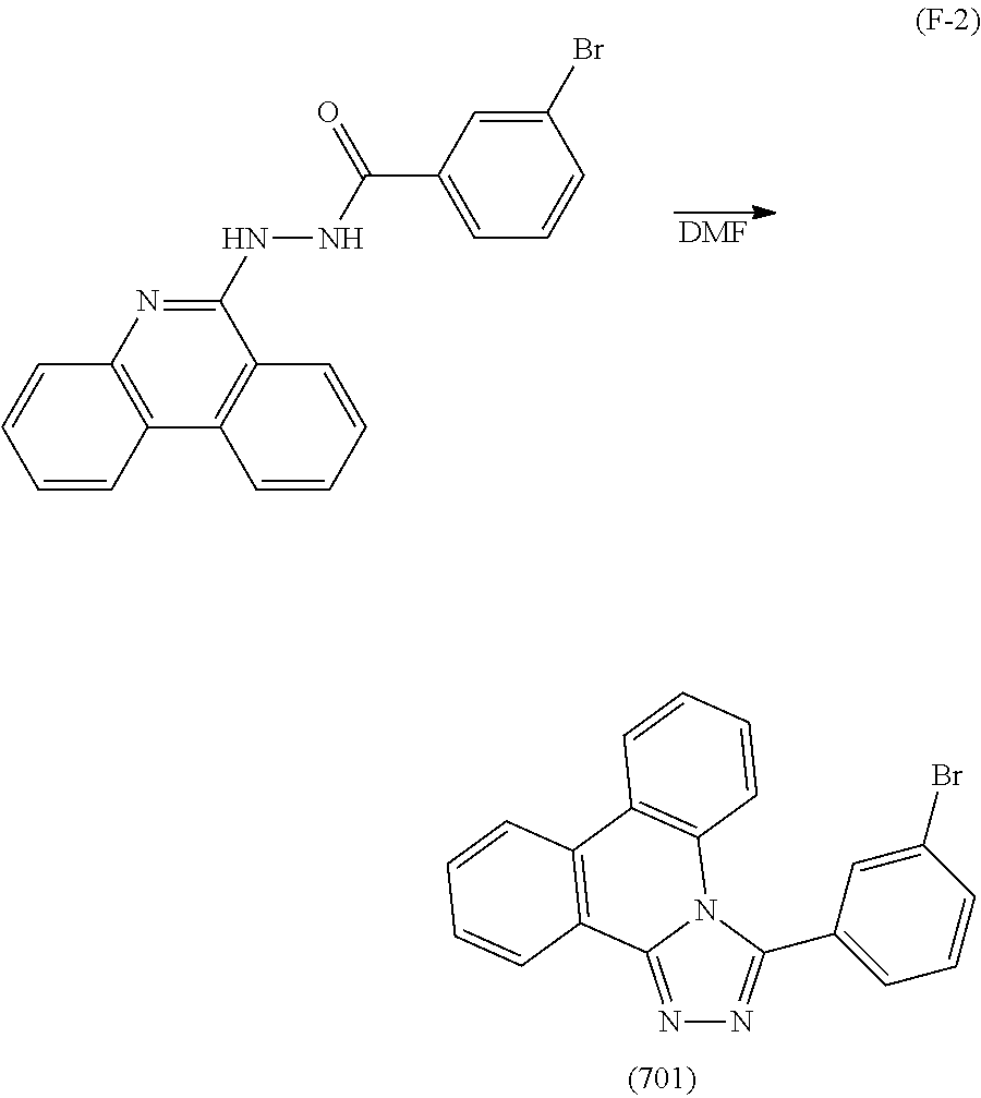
C1(NNC(C2=CC=CC(Br)=C2)=O)=NC2=C(C3=C1C=CC=C3)C=CC=C2.[DMF].N1=C2N(C(C3=CC=CC(Br)=C3)=N1)C1=C(C3=C2C=CC=C3)C=CC=C1
